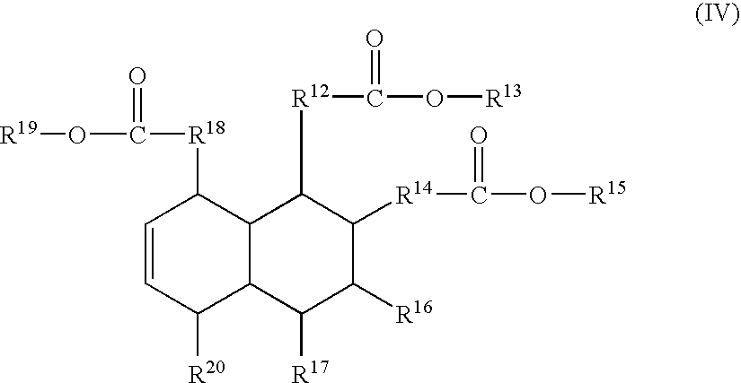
C12C(C([R17])C([R16])C([R14]C(=O)O[R15])C1[R12]C(=O)O[R13])C([R20])C=CC2[R18]C(=O)O[R19]
